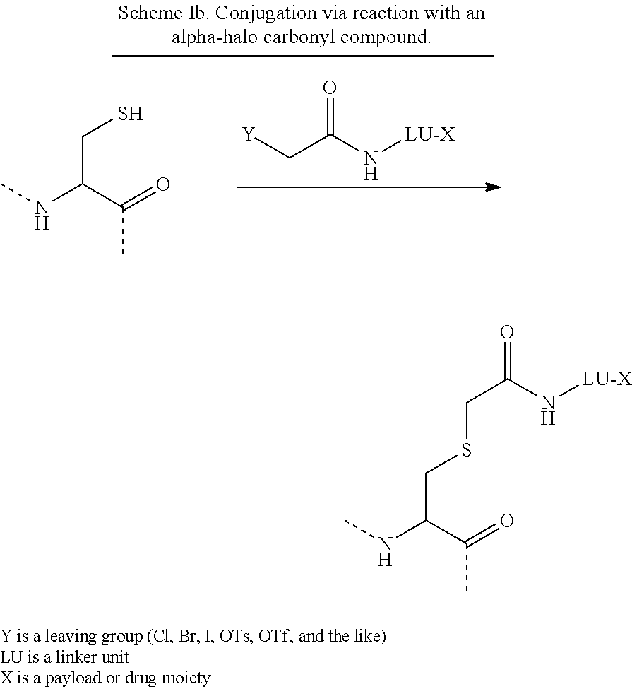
CNC(C(=O)C)CS.[Y]CC(N[LU-X])=O.CNC(C(=O)C)CSCC(N[LU-X])=O
